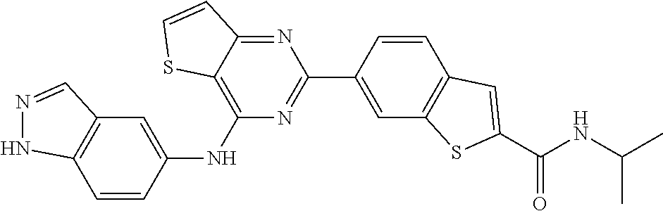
C12=C(C=C(NC3=C4C(=NC(C5=CC6=C(C=C5)C=C(C(NC(C)C)=O)S6)=N3)C=CS4)C=C1)C=NN2
